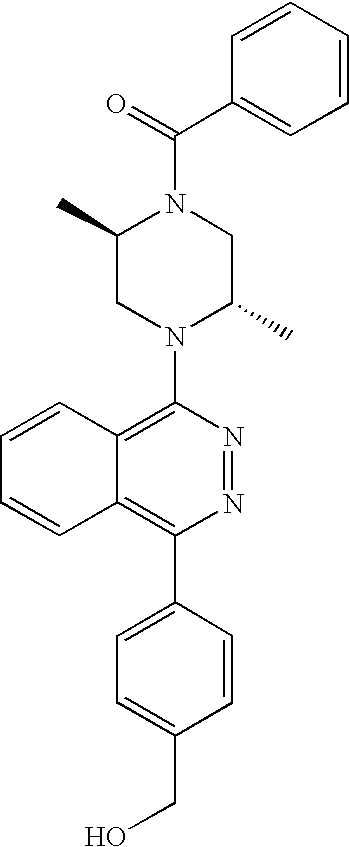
C(N1C(C)CN(C2=C3C(=C(C4=CC=C(CO)C=C4)N=N2)C=CC=C3)C(C)C1)(C1=CC=CC=C1)=O
